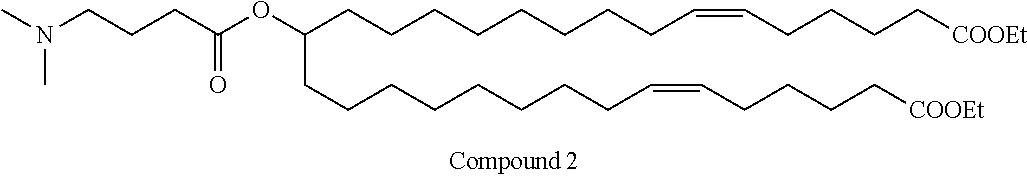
CN(CCCC(=O)OC(CCCCCCCCC=CCCCC[COOEt])CCCCCCCCC=CCCCC[COOEt])C
